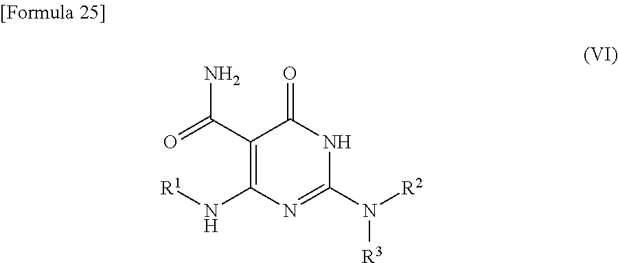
C1(C(=O)N)=C(N[R1])N=C(N([R2])[R3])NC1=O
